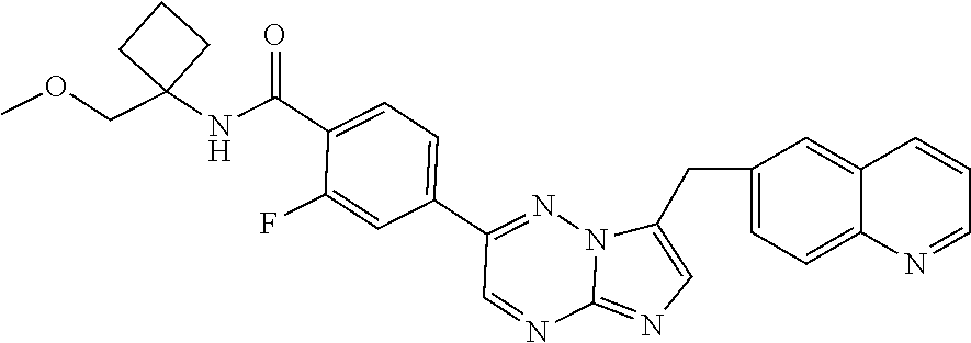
C1(CC2=CN=C3N2N=C(C2=CC=C(C(NC4(COC)CCC4)=O)C(F)=C2)C=N3)=CC=C2C(=C1)C=CC=N2
